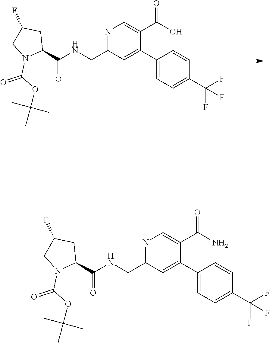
N1=C(CNC(=O)C2CC(F)CN2C(=O)OC(C)(C)C)C=C(C2=CC=C(C(F)(F)F)C=C2)C(C(=O)O)=C1.N1=C(CNC(=O)C2CC(F)CN2C(=O)OC(C)(C)C)C=C(C2=CC=C(C(F)(F)F)C=C2)C(C(=O)N)=C1
